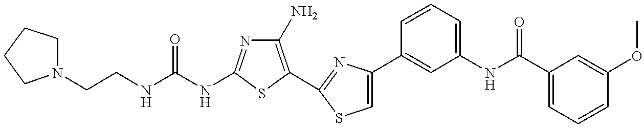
C(NC1=NC(N)=C(C2=NC(C3=CC(NC(C4=CC=CC(OC)=C4)=O)=CC=C3)=CS2)S1)(NCCN1CCCC1)=O
